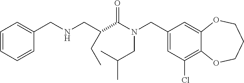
C1(CN(C(=O)C(CNCC2=CC=CC=C2)CC)CC(C)C)=CC(Cl)=C2C(=C1)OCCCO2
